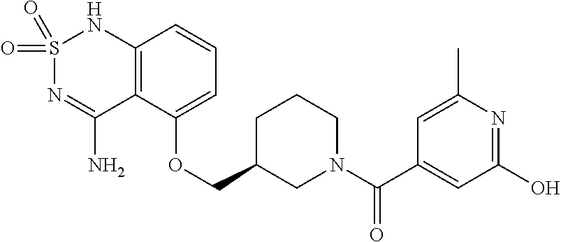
C12=C(C(OCC3CN(C(C4=CC(O)=NC(C)=C4)=O)CCC3)=CC=C1)C(N)=NS(=O)(=O)N2
